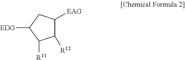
C1([R12])C([EAG])CC([EDG])C1[R11]
